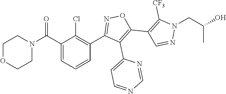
N1=CC(C2=C(C3=CC=NC=N3)C(C3=C(Cl)C(C(N4CCOCC4)=O)=CC=C3)=NO2)=C([CF3])N1CC(O)C
